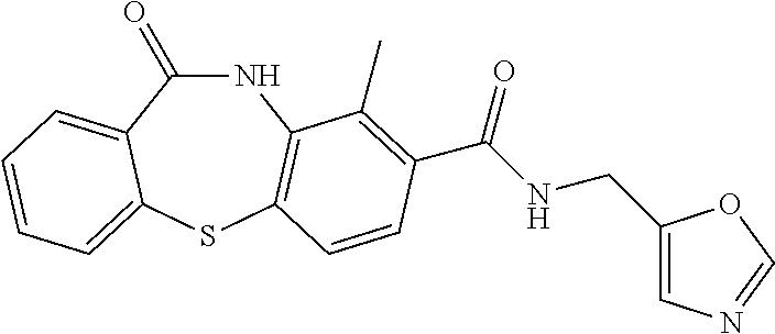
C1(=O)NC2=C(SC3=CC=CC=C13)C=CC(C(NCC1=CN=CO1)=O)=C2C
